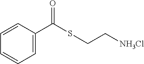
C1=CC(C(SCC[NH3Cl])=O)=CC=C1
